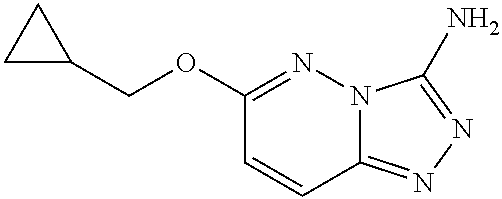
C1(OCC2CC2)=NN2C(=NN=C2N)C=C1
